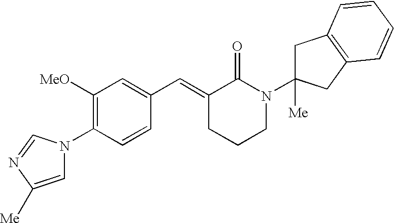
C1=CC(N2C=C([Me])N=C2)=C([OMe])C=C1C=C1CCCN(C2([Me])CC3=C(C2)C=CC=C3)C1=O
